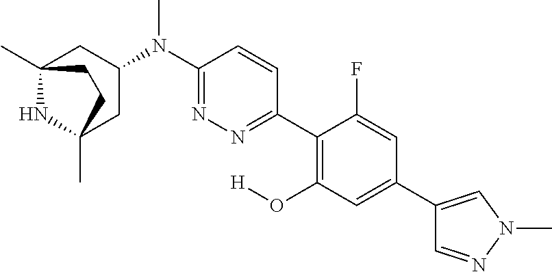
C12(C)NC(C)(CC(N(C3=NN=C(C4=C(O[H])C=C(C5=CN(C)N=C5)C=C4F)C=C3)C)C1)CC2
